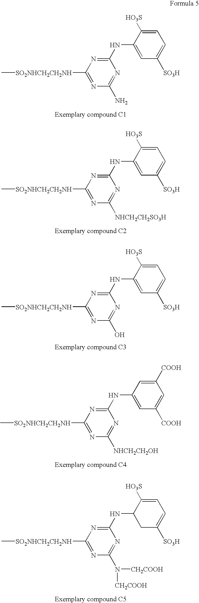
C1(NC2=CC([SO3H])=CC=C2[HO3S])=NC([SO2NHCH2CH2NH]C)=NC(N)=N1.C1(NC2=CC([SO3H])=CC=C2[HO3S])=NC([SO2NHCH2CH2NH]C)=NC([NHCH2CH2SO3H])=N1.C1(NC2=CC([SO3H])=CC=C2[HO3S])=NC([SO2NHCH2CH2NH]C)=NC(O)=N1.C1(NC2=CC([COOH])=CC([COOH])=C2)=NC([SO2NHCH2CH2NH]C)=NC([NHCH2CH2OH])=N1.C1(NC2CC([SO3H])=CC=C2[HO3S])=NC([SO2NHCH2CH2NH]C)=NC(N([CH2COOH])[CH2COOH])=N1
